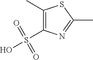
C1(C)=C(S(=O)(=O)O)N=C(C)S1
